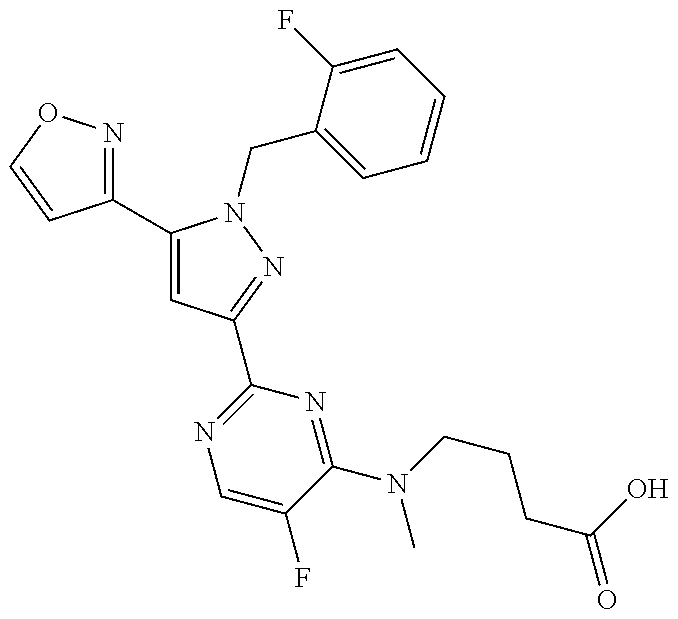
C1(C2=CC(C3=NC=C(F)C(N(C)CCCC(=O)O)=N3)=NN2CC2=CC=CC=C2F)=NOC=C1
